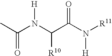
C(N(C(C(N([R11])[H])=O)[R10])[H])(C)=O
